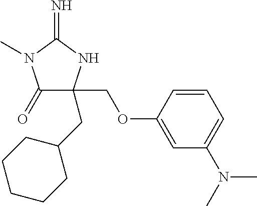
C1(=O)C(COC2=CC(N(C)C)=CC=C2)(CC2CCCCC2)NC(=N)N1C
